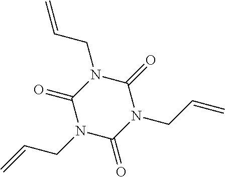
C1(=O)N(CC=C)C(=O)N(CC=C)C(=O)N1CC=C
